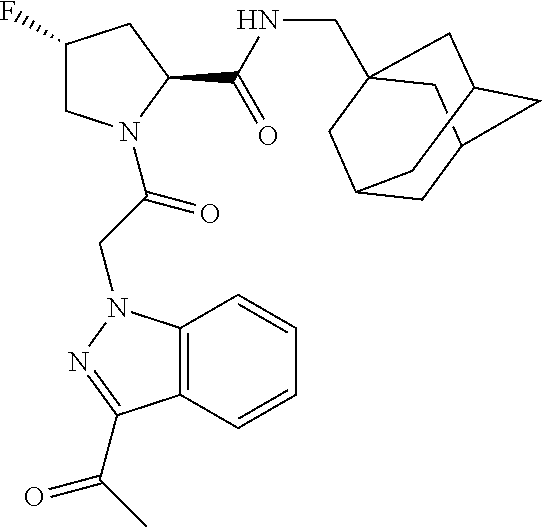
C12=C(C=CC=C1)C(C(C)=O)=NN2CC(=O)N1CC(F)CC1C(NCC12CC3CC(CC(C1)C3)C2)=O
